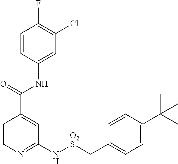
C1=CN=C(N[O2S]CC2=CC=C(C(C)(C)C)C=C2)C=C1C(=O)NC1=CC(Cl)=C(F)C=C1
